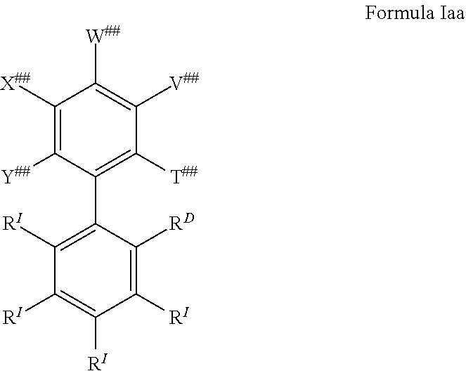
C1([T##])=C(C2=C([RI])C([RI])=C([RI])C([RI])=C2[RD])C([Y##])=C([X##])C([W##])=C1[V##]
